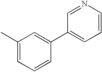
C1(C)=CC=CC(C2=CC=CN=C2)=C1
